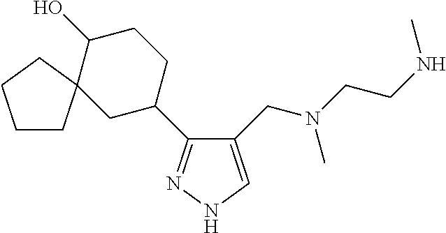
C1(CN(CCNC)C)=CNN=C1C1CCC(O)C2(C1)CCCC2
